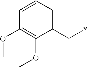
O(C1=C(OC)C(CC)=CC=C1)C
